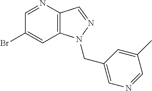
C1(Br)=CC2=C(C=NN2CC2=CN=CC(C)=C2)N=C1
